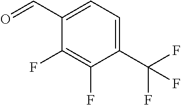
C1(F)=C(F)C(C(F)(F)F)=CC=C1C=O
